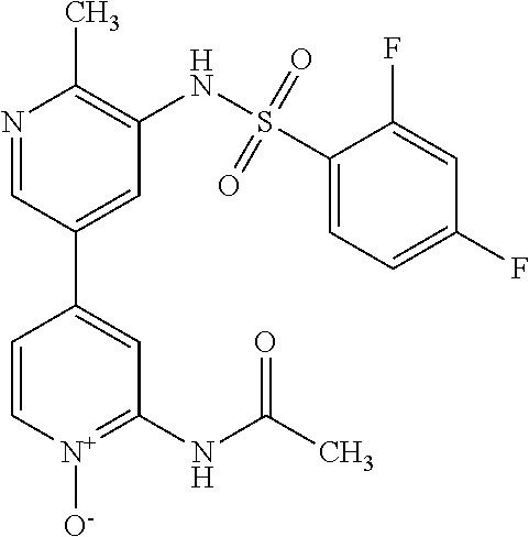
C1=C[N+]([O-])=C(NC(C)=O)C=C1C1=CC(NS(C2=CC=C(F)C=C2F)(=O)=O)=C(C)N=C1
